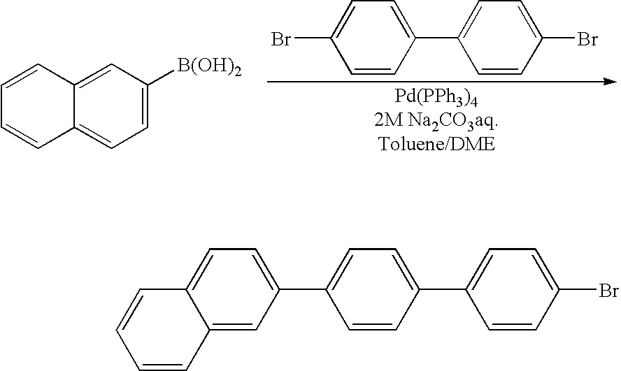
C1=CC(C2=CC=C(Br)C=C2)=CC=C1Br.C1([B(OH)2])=CC=C2C(=C1)C=CC=C2.C12=CC(C3=CC=C(C4=CC=C(Br)C=C4)C=C3)=CC=C1C=CC=C2
